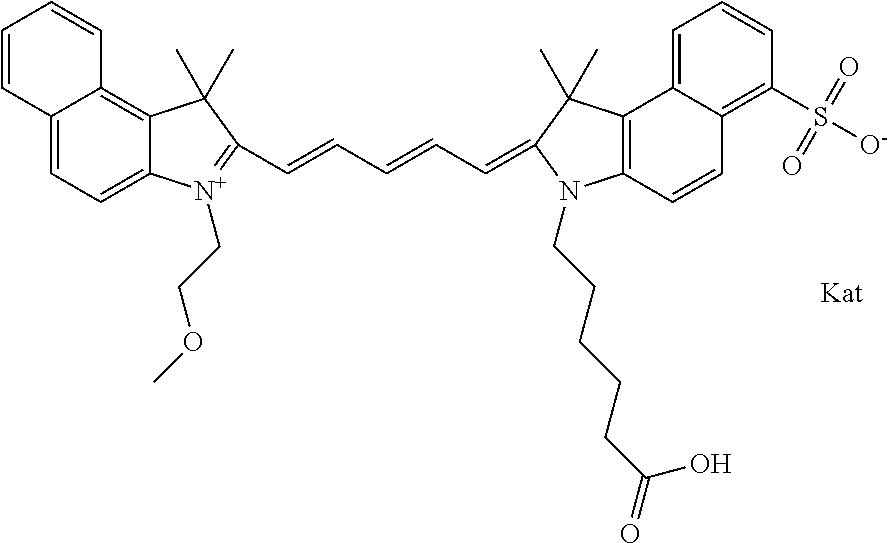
C12=CC=C3C(=C1C=CC=C2)C(C)(C)C(C=CC=CC=C1C(C)(C)C2=C(N1CCCCCC(=O)O)C=CC1=C(S([O-])(=O)=O)C=CC=C21)=[N+]3CCOC
